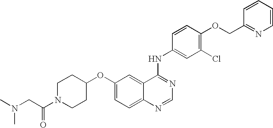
C1N(C(CN(C)C)=O)CCC(OC2=CC=C3C(=C2)C(NC2=CC(Cl)=C(OCC4=NC=CC=C4)C=C2)=NC=N3)C1
